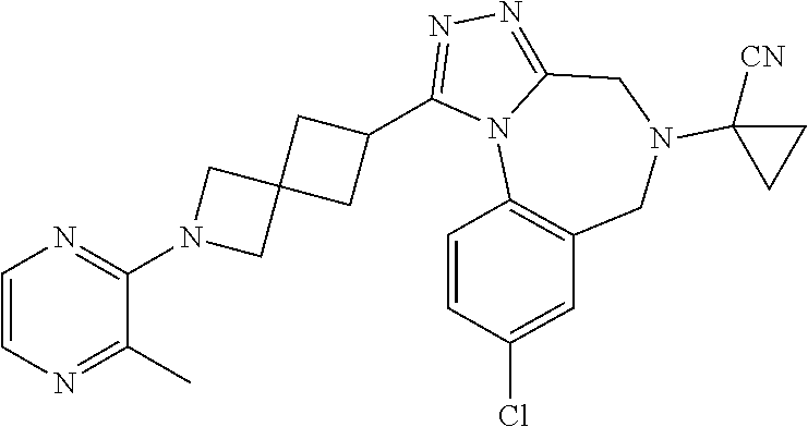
C1=CN=C(C)C(N2CC3(C2)CC(C2=NN=C4N2C2=C(CN(C5([CN])CC5)C4)C=C(Cl)C=C2)C3)=N1
